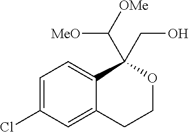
C1=C(Cl)C=C2C(=C1)C(C([MeO])[OMe])(CO)OCC2
